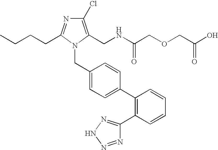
CCCCC1=NC(Cl)=C(CNC(COCC(O)=O)=O)N1CC1=CC=C(C2=C(C3=NNN=N3)C=CC=C2)C=C1
